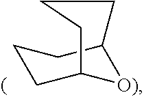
C1CC2[O)]C(C1)CCC2
